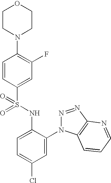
C1=CC(S(NC2=CC=C(Cl)C=C2N2N=NC3=C2C=CC=N3)(=O)=O)=CC(F)=C1N1CCOCC1
